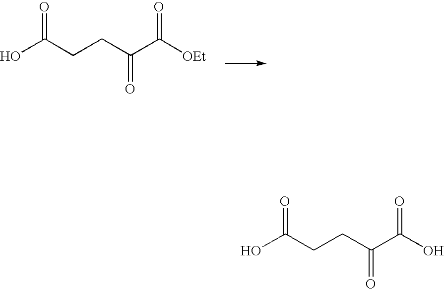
OC(CCC(C([OEt])=O)=O)=O.OC(CCC(C(O)=O)=O)=O
